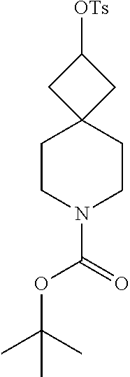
C1CN(C(=O)OC(C)(C)C)CCC12CC([OTs])C2
